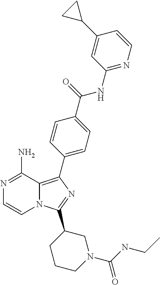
N1=C(N)C2=C(C3=CC=C(C(=O)NC4=NC=CC(C5CC5)=C4)C=C3)N=C(C3CCCN(C(=O)NCC)C3)N2C=C1
